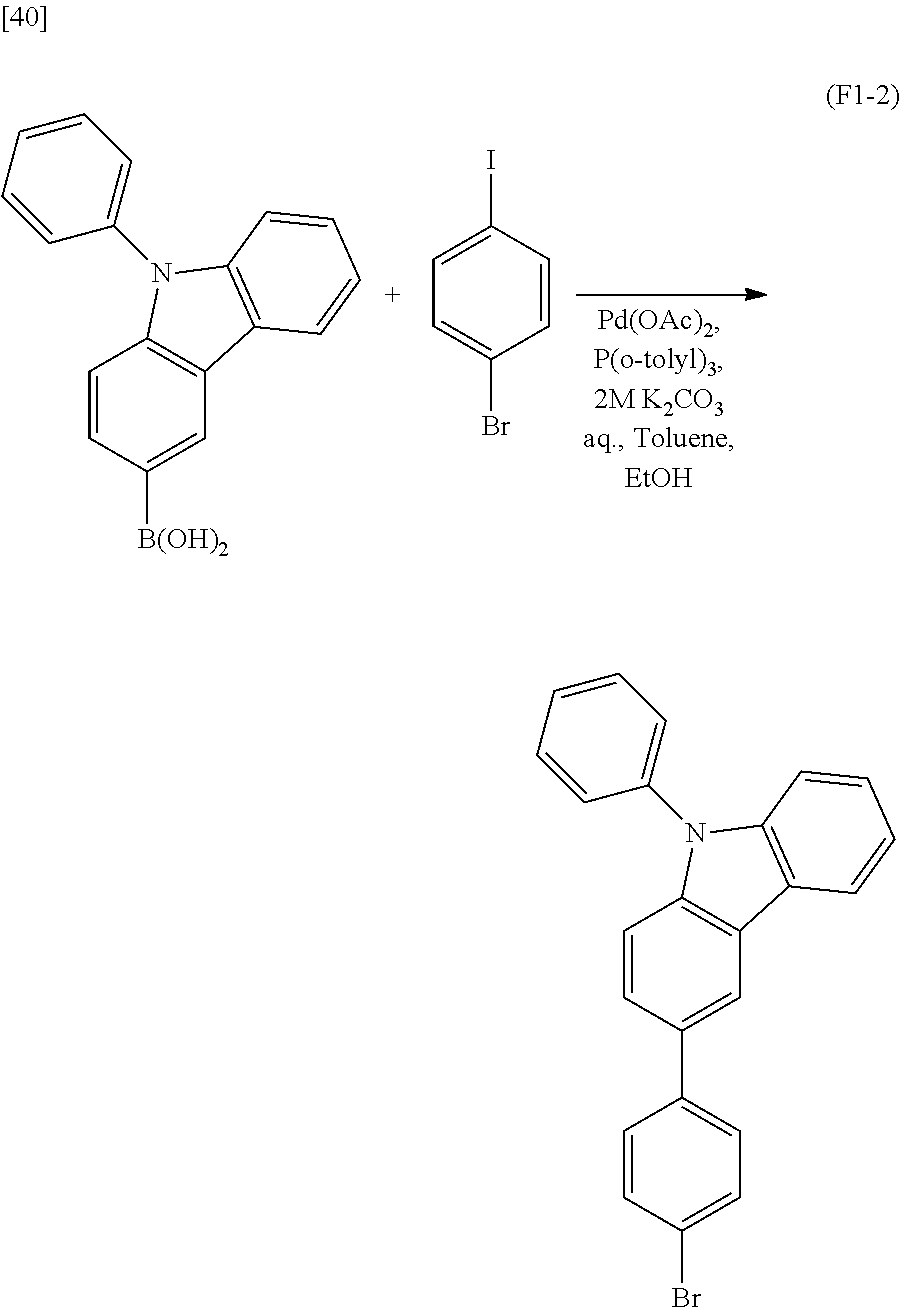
[B(OH)2]C1=CC2=C(C=C1)N(C1=CC=CC=C1)C1=C2C=CC=C1.C1=CC(I)=CC=C1Br.BrC1=CC=C(C2=CC3=C(C=C2)N(C2=CC=CC=C2)C2=C3C=CC=C2)C=C1
